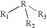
[R1][R]([R3])[R2]
